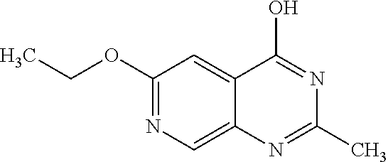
N1=C(O)C2=CC(OCC)=NC=C2N=C1C
